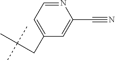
N1=CC=C(CC(C)(C)C)C=C1C#N
